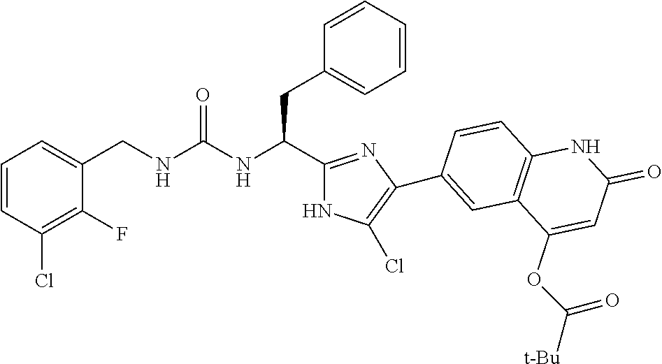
C(NC(CC1=CC=CC=C1)C1=NC(C2=CC3=C(C=C2)NC(=O)C=C3OC([t-Bu])=O)=C(Cl)N1)(=O)NCC1=CC=CC(Cl)=C1F
